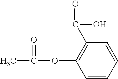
C1=CC=CC(C(O)=O)=C1OC(C)=O
